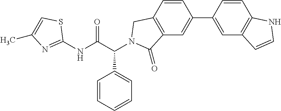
C1(NC(C(C2=CC=CC=C2)N2CC3=C(C=C(C4=CC5=C(C=C4)NC=C5)C=C3)C2=O)=O)=NC(C)=CS1
